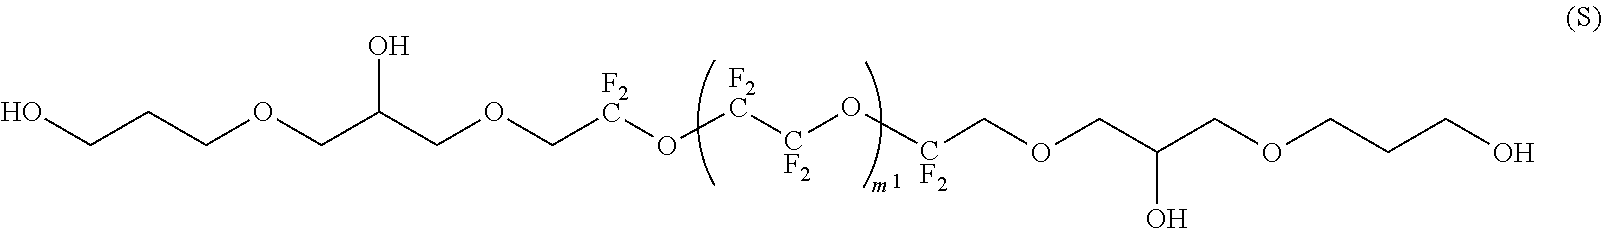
C(CCOCC(COC[F2C]O[F2C][CF2]O[CF2]COCC(COCCCO)O)O)O
